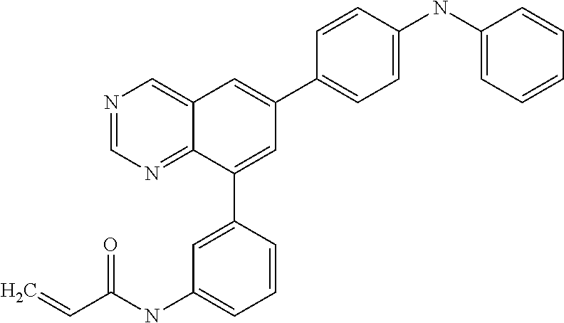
C=CC(NC1=CC=CC(C2=CC(C3=CC=C(NC4=CC=CC=C4)C=C3)=CC3=CN=CN=C23)=C1)=O
